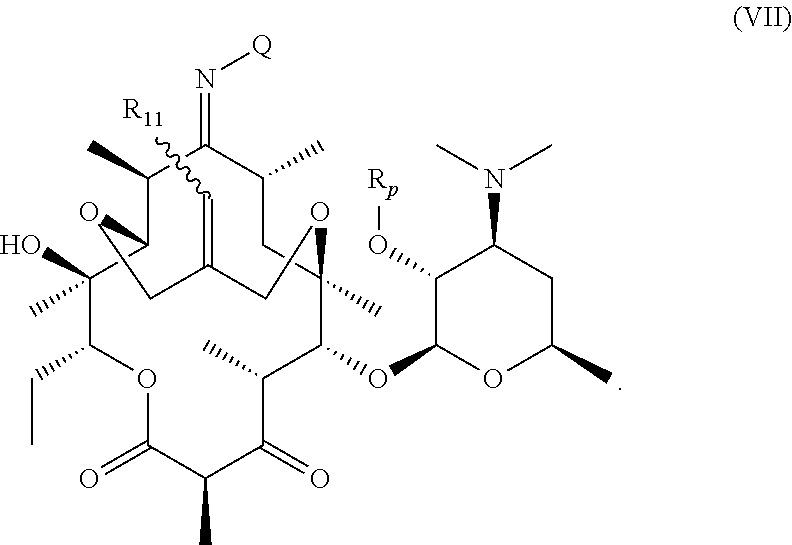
C1(C)C2C(O)(C)C(CC)OC(=O)C(C)C(=O)C(C)C(OC3OC(C)CC(N(C)C)C3O[Rp])C(C)(CC(C)C1=N[Q])OCC(=C[R11])CO2
